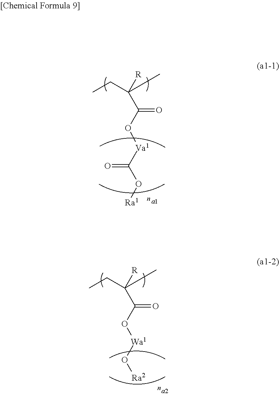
[R]C(C(O[Va1]C(O[Ra1])=O)=O)(CC)C.[R]C(C(O[Wa1]O[Ra2])=O)(CC)C
